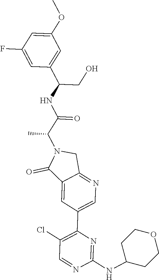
C1(NC2CCOCC2)=NC(C2=CN=C3C(=C2)C(=O)N(C(C(NC(C2=CC(OC)=CC(F)=C2)CO)=O)C)C3)=C(Cl)C=N1
